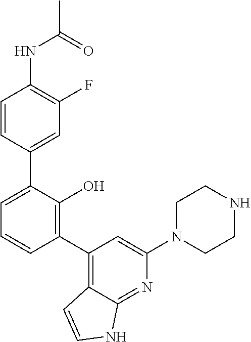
C1(NC(C)=O)=C(F)C=C(C2=CC=CC(C3=C4C(=NC(N5CCNCC5)=C3)NC=C4)=C2O)C=C1
